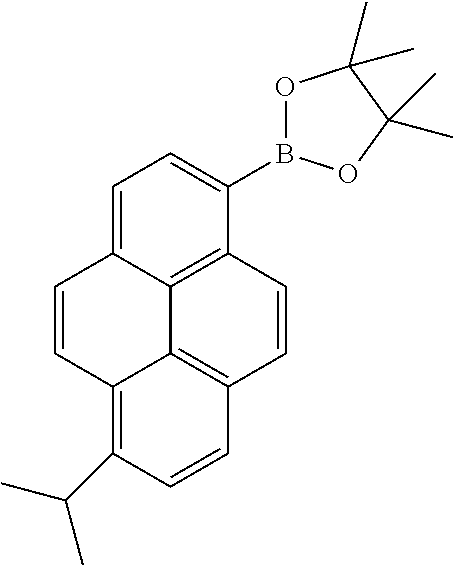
C1=CC2=C(C(C)C)C=CC3=C2C2=C(C(B4OC(C)(C)C(C)(C)O4)=CC=C12)C=C3
